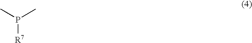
CP(C)[R7]
